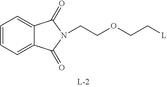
C1=CC=C2C(=C1)C(=O)N(CCOCC[L])C2=O
